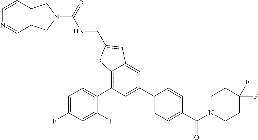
C12=C(C=CN=C1)CN(C(=O)NCC1=CC3=CC(C4=CC=C(C(N5CCC(F)(F)CC5)=O)C=C4)=CC(C4=CC=C(F)C=C4F)=C3O1)C2
